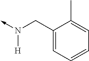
N([H])(CC1=CC=CC=C1C)->C
